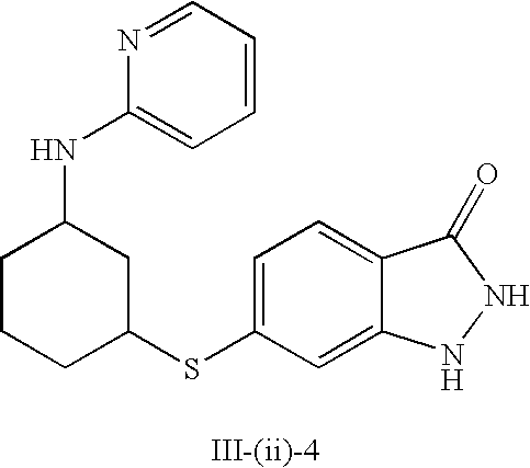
C1=C(SC2CC(NC3=CC=CC=N3)CCC2)C=C2C(=C1)C(=O)NN2
